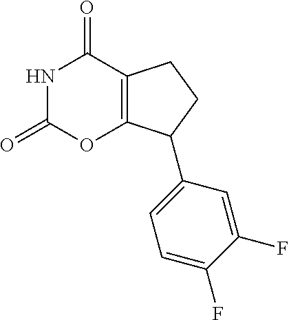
C12=C(C(=O)NC(=O)O1)CCC2C1=CC=C(F)C(F)=C1
